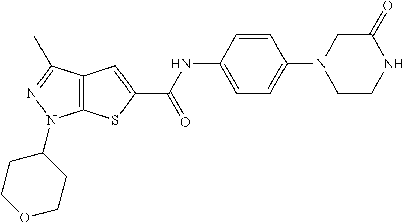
C12=C(C(C)=NN1C1CCOCC1)C=C(C(NC1=CC=C(N3CCNC(=O)C3)C=C1)=O)S2
